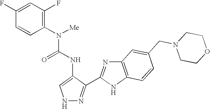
N1N=C(C2=NC3=C(N2)C=CC(CN2CCOCC2)=C3)C(NC(=O)N(C2=C(F)C=C(F)C=C2)[Me])=C1
